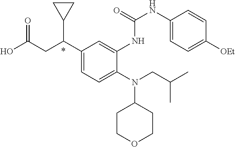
N(C1CCOCC1)(CC(C)C)C1=CC=C(C(CC(O)=O)C2CC2)C=C1NC(=O)NC1=CC=C([OEt])C=C1
